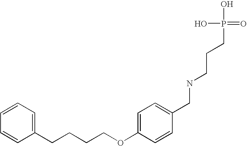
C1(CCCCOC2=CC=C(CNCCCP(O)(O)=O)C=C2)=CC=CC=C1
